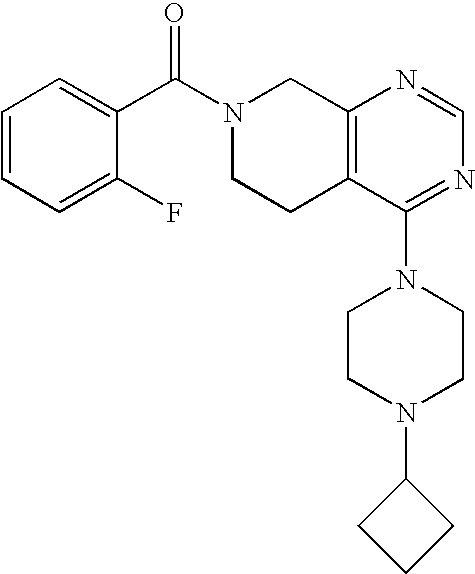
C1=CC=C(F)C(C(N2CCC3=C(C2)N=CN=C3N2CCN(C3CCC3)CC2)=O)=C1
